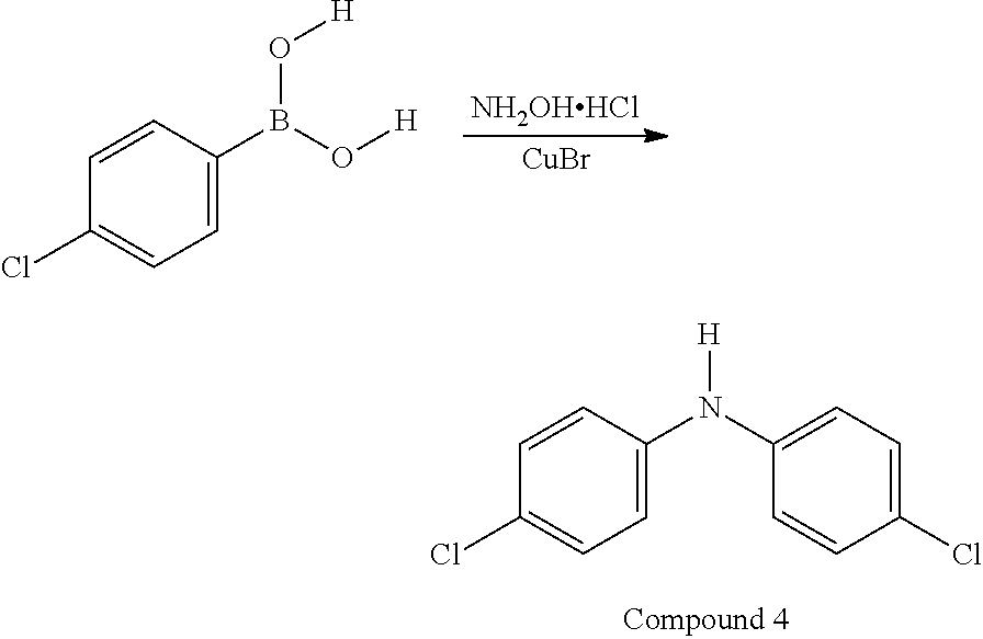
C1=C(B(O[H])O[H])C=CC(Cl)=C1.[NH2OHHCl].[CuBr].C1=C(N([H])C2=CC=C(Cl)C=C2)C=CC(Cl)=C1
